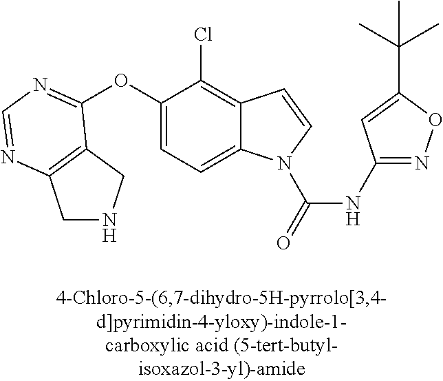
C1(OC2=NC=NC3=C2CNC3)=CC=C2C(=C1Cl)C=CN2C(=O)NC1=NOC(C(C)(C)C)=C1
